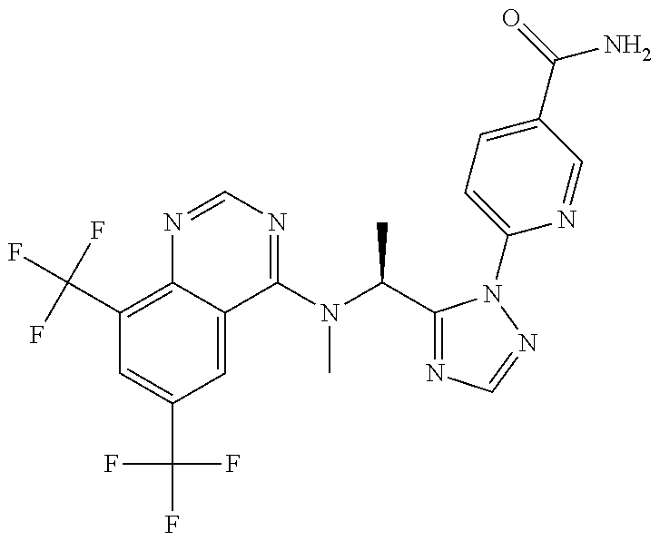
C1(C(F)(F)F)=C2C(=CC(C(F)(F)F)=C1)C(N(C(C1=NC=NN1C1=CC=C(C(N)=O)C=N1)C)C)=NC=N2
